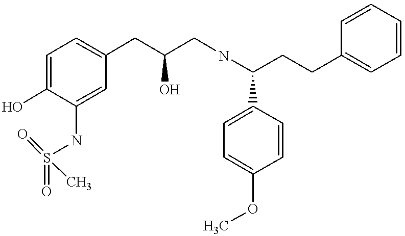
C1=C(O)C(NS(=O)(=O)C)=CC(CC(CNC(C2=CC=C(OC)C=C2)CCC2=CC=CC=C2)O)=C1
